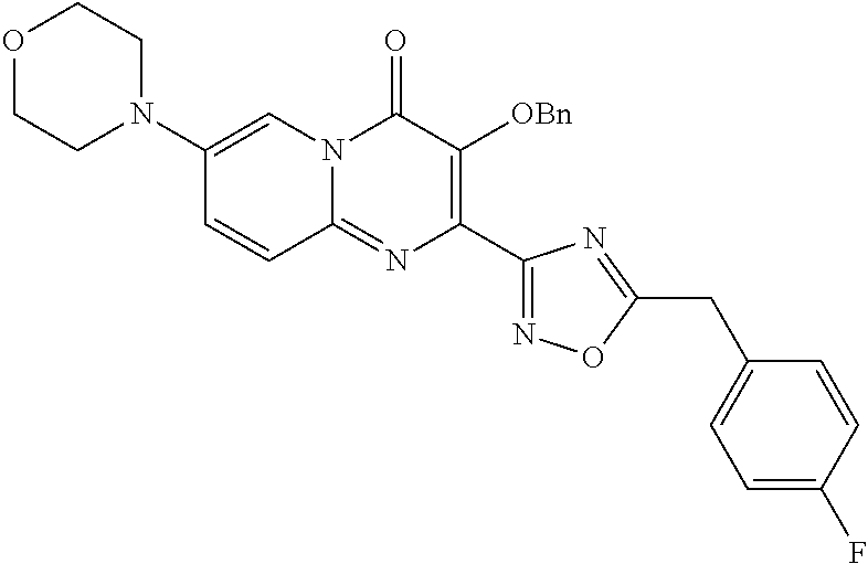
N1(C2=CN3C(=NC(C4=NOC(CC5=CC=C(F)C=C5)=N4)=C([OBn])C3=O)C=C2)CCOCC1
